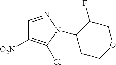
C1=NN(C2CCOCC2F)C(Cl)=C1[O2N]
